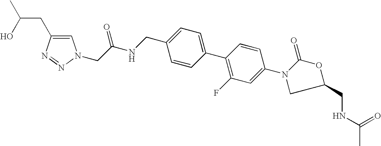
N1=NC(CC(C)O)=CN1CC(NCC1=CC=C(C2=C(F)C=C(N3CC(CNC(C)=O)OC3=O)C=C2)C=C1)=O
